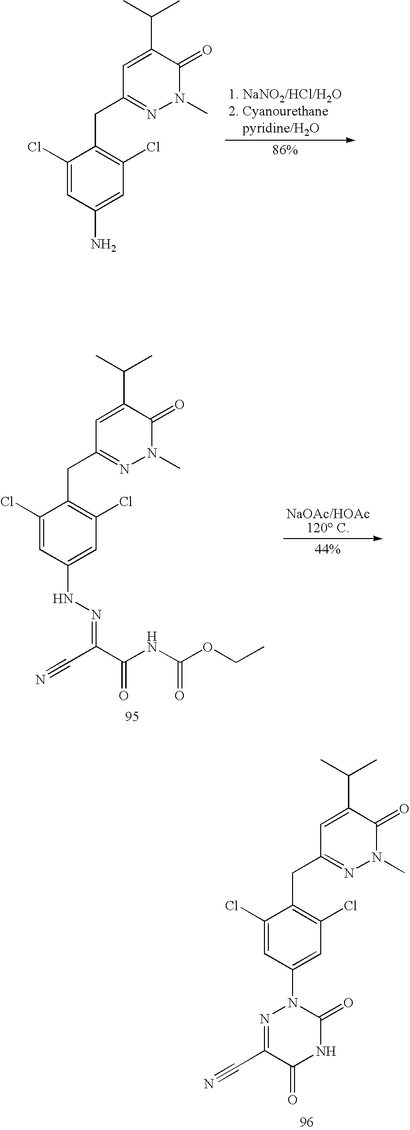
C1=C(C(C)C)C(=O)N(C)N=C1CC1=C(Cl)C=C(N2N=C(C#N)C(=O)NC2=O)C=C1Cl.C1=C(C(C)C)C(=O)N(C)N=C1CC1=C(Cl)C=C(N)C=C1Cl.C1=C(C(C)C)C(=O)N(C)N=C1CC1=C(Cl)C=C(NN=C(C(NC(OCC)=O)=O)C#N)C=C1Cl
